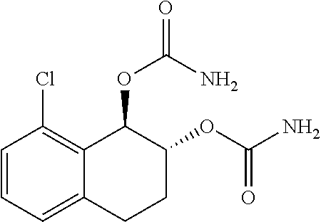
C1=CC=C2C(=C1Cl)C(OC(N)=O)C(OC(N)=O)CC2
